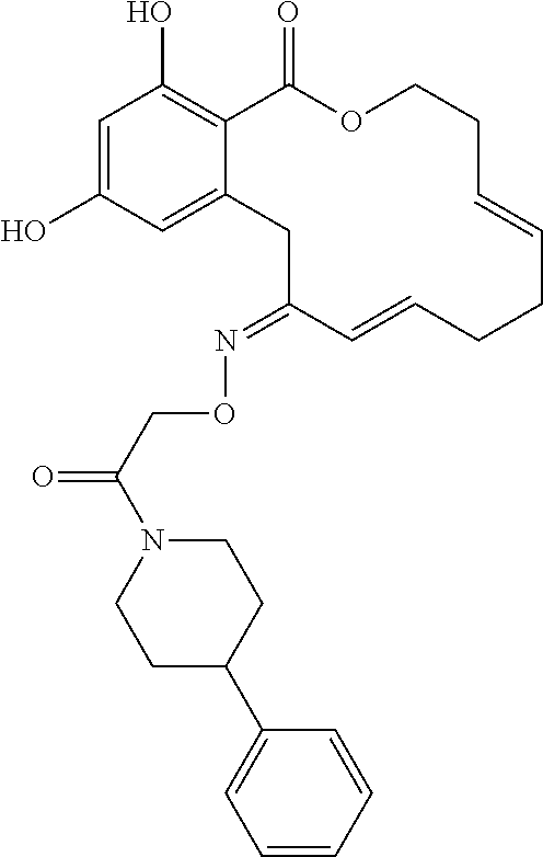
C1=C(O)C=C2C(=C1O)C(=O)OCCC=CCCC=CC(=NOCC(=O)N1CCC(C3=CC=CC=C3)CC1)C2
